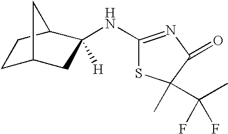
C1C2CC([H])(NC3=NC(=O)C(C)(C(C)(F)F)S3)C(C1)C2
